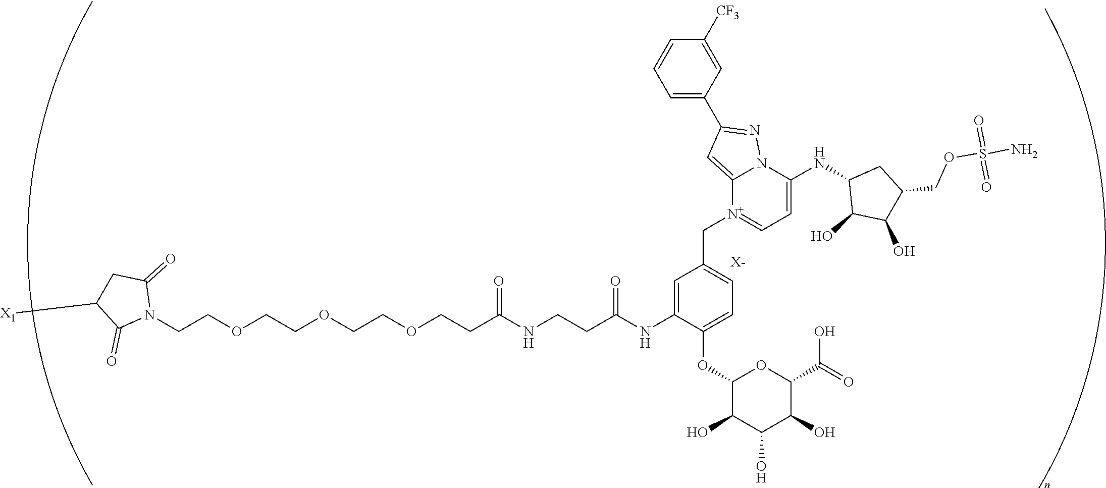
[X-].C(COCCOCCOCCC(NCCC(=O)NC1=CC(C[N+]2=CC=C(NC3C(O)C(O)C(COS(N)(=O)=O)C3)N3C2=CC(C2=CC=CC([CF3])=C2)=N3)=CC=C1OC1C(O)C(O)C(O)C(C(=O)O)O1)=O)N1C(=O)CC([X1])C1=O
